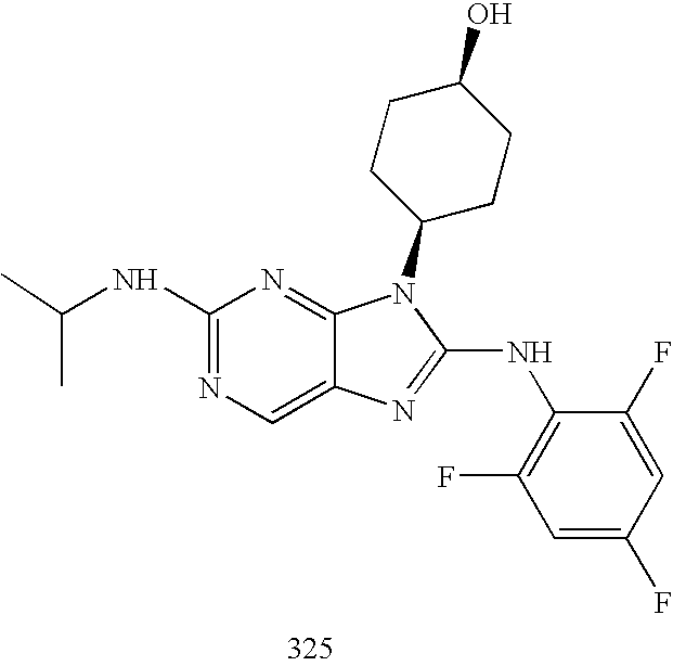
C1(NC(C)C)=NC=C2C(=N1)N(C1CCC(O)CC1)C(NC1=C(F)C=C(F)C=C1F)=N2
